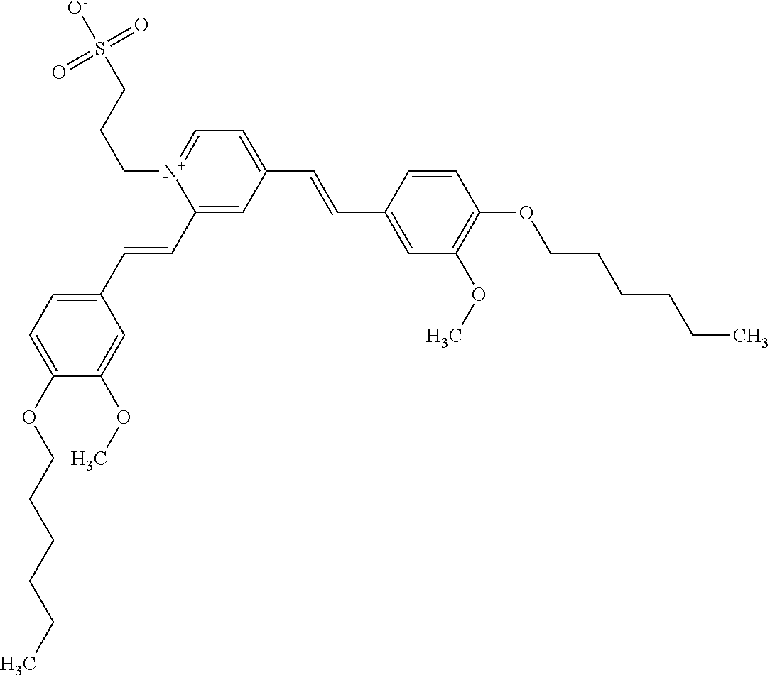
C1(C=CC2=CC=C(OCCCCCC)C(OC)=C2)=CC(C=CC2=CC(OC)=C(OCCCCCC)C=C2)=CC=[N+]1CCCS([O-])(=O)=O
